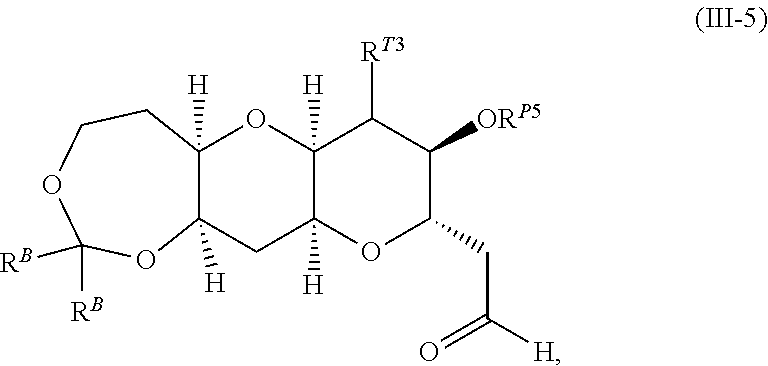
C12([H])C([H])(CC3([H])C([H])(O1)C([RT3])C([ORP5])C(CC(=O)[H])O3)OC([RB])([RB])OCC2
